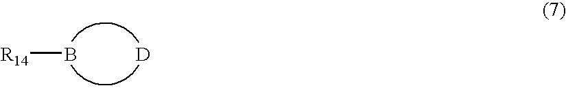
[R14]B.[D]
